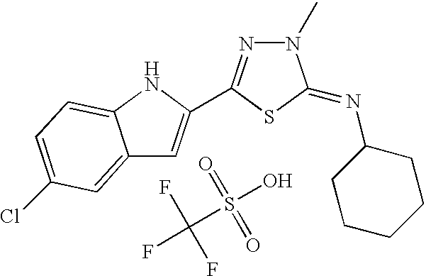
C12=CC(Cl)=CC=C1NC(C1=NN(C)C(=NC3CCCCC3)S1)=C2.FC(S(O)(=O)=O)(F)F
